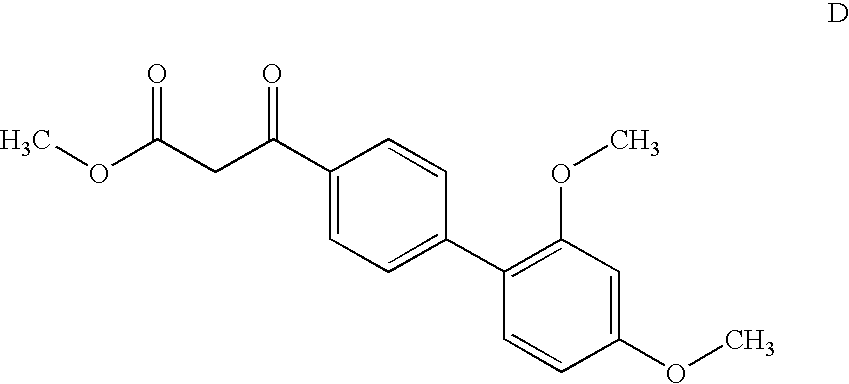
C(C(C1=CC=C(C2=C(OC)C=C(OC)C=C2)C=C1)=O)C(OC)=O
